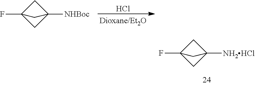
C1C2(F)CC1([NHBoc])C2.Cl.C1C2(F)CC1([NH2HCl])C2
